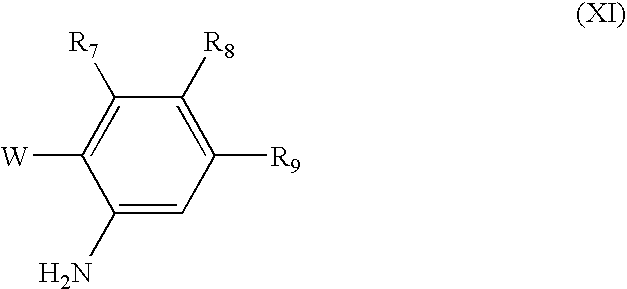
C1([R8])=C([R9])C=C(N)C([W])=C1[R7]
